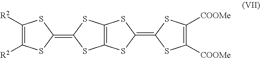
C1([COOMe])=C([COOMe])SC(=C2SC3=C(S2)SC(=C2SC([R2])=C([R2])S2)S3)S1
